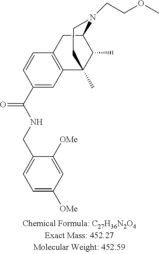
C1=CC(C(NCC2=CC=C([OMe])C=C2[OMe])=O)=CC2=C1CC1C(C)C2(C)CCN1CCOC
